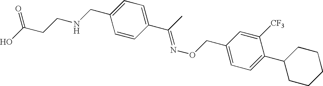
C1=CC(C(C)=NOCC2=CC=C(C3CCCCC3)C([CF3])=C2)=CC=C1CNCCC(O)=O
